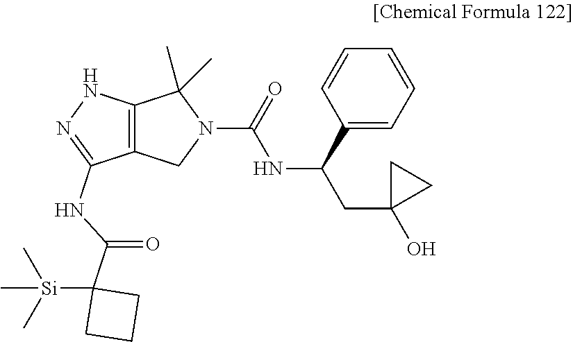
C(NC(=O)N1C(C)(C)C2=C(C1)C(NC(C1([Si](C)(C)C)CCC1)=O)=NN2)(CC1(O)CC1)C1=CC=CC=C1
